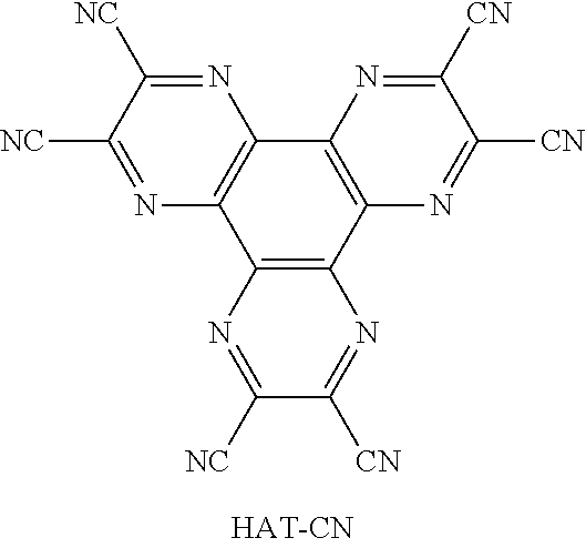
N1=C([NC])C([NC])=NC2=C1C1=C(C3=C2N=C([NC])C([CN])=N3)N=C([CN])C([CN])=N1
